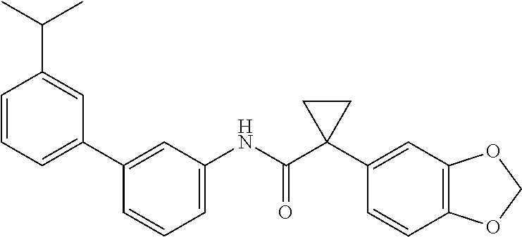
C1=C(NC(C2(C3=CC4=C(C=C3)OCO4)CC2)=O)C=C(C2=CC=CC(C(C)C)=C2)C=C1
